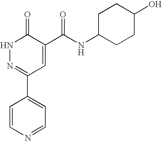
C1=CN=CC=C1C1=NNC(=O)C(C(NC2CCC(O)CC2)=O)=C1
